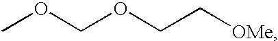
COCOCC[OMe]
